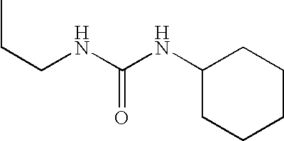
CCCNC(=O)NC1CCCCC1
